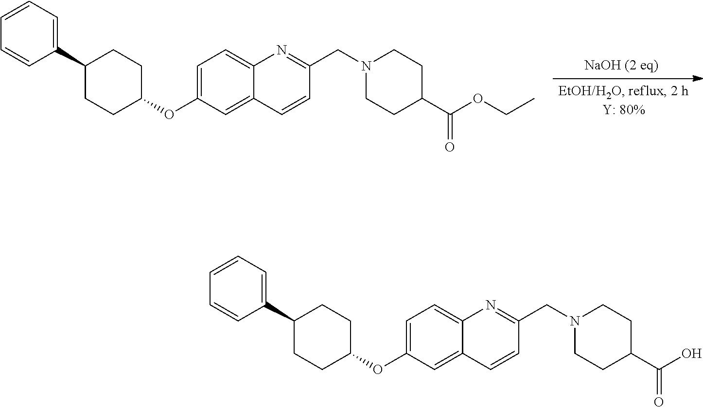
C1=C(OC2CCC(C3=CC=CC=C3)CC2)C=C2C(=C1)N=C(CN1CCC(C(OCC)=O)CC1)C=C2.C1=C(OC2CCC(C3=CC=CC=C3)CC2)C=C2C(=C1)N=C(CN1CCC(C(O)=O)CC1)C=C2
